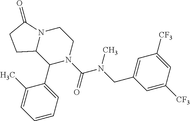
N12C(C(C3=CC=CC=C3C)N(C(=O)N(CC3=CC([CF3])=CC([CF3])=C3)C)CC1)CCC2=O
